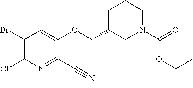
C1(Br)=C(Cl)N=C(C#N)C(OCC2CN(C(=O)OC(C)(C)C)CCC2)=C1
